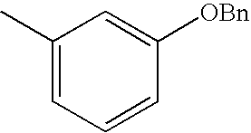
C1(C)=CC=CC([OBn])=C1
